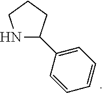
C1(C2=CC=CC=C2)NCCC1
